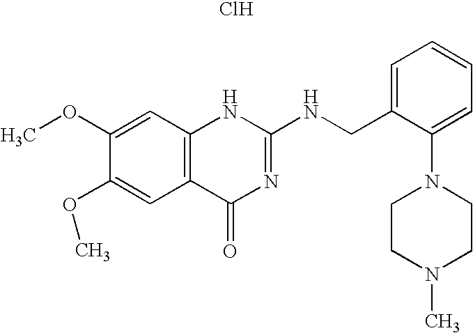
C1(OC)=CC2=C(C=C1OC)C(=O)N=C(NCC1=CC=CC=C1N1CCN(C)CC1)N2.Cl
